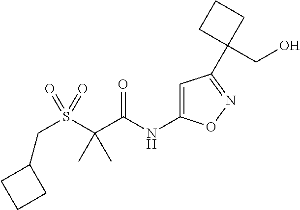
C1(CS(C(C(NC2=CC(C3(CO)CCC3)=NO2)=O)(C)C)(=O)=O)CCC1
